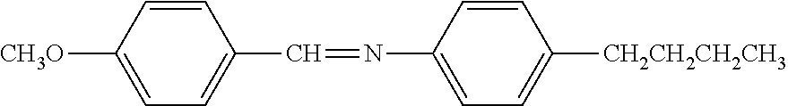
C1([CH3O])=CC=C(C=NC2=CC=C([CH2CH2CH2CH3])C=C2)C=C1
